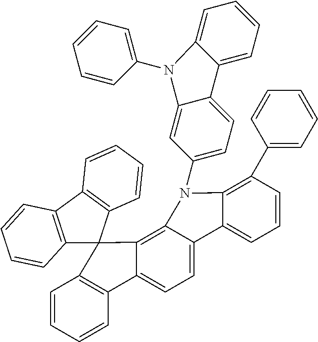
C1=CC=CC2=C1C1(C3=C4C(=CC=C23)C2=CC=CC(C3=CC=CC=C3)=C2N4C2=CC=C3C(=C2)N(C2=CC=CC=C2)C2=CC=CC=C32)C2=C(C3=C1C=CC=C3)C=CC=C2
